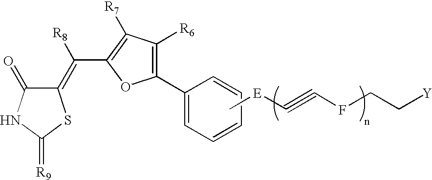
C1(=C(C2=C([R7])C([R6])=C(C3=CC=CC=C3)O2)[R8])C(=O)NC(=[R9])S1.C[E]C#CFCC[Y]
